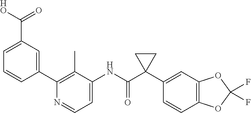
C1=C(C([HO])=O)C=C(C2=C(C)C(NC(C3(C4=CC5=C(C=C4)OC(F)(F)O5)CC3)=O)=CC=N2)C=C1
